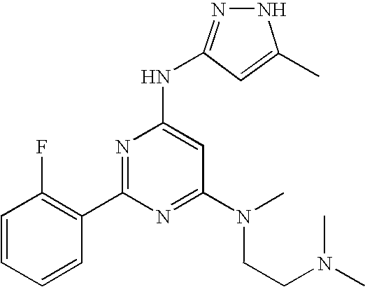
C1=CC=CC(C2=NC(NC3=NNC(C)=C3)=CC(N(CCN(C)C)C)=N2)=C1F
